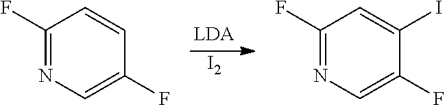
[I2].C1(F)=NC=C(F)C=C1.C1(F)=NC=C(F)C(I)=C1
